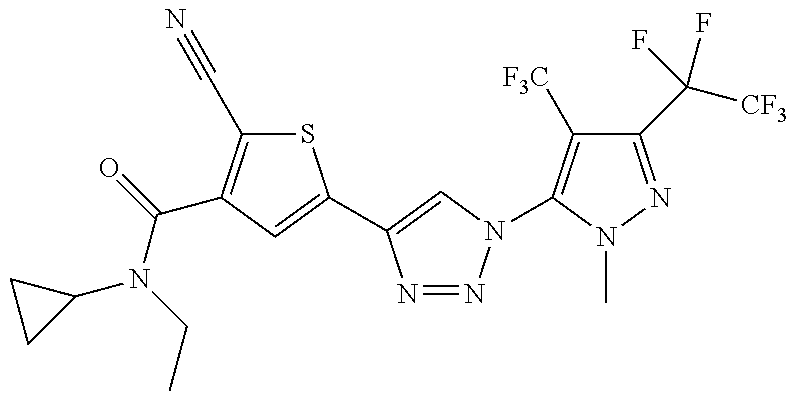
C1(N(C(=O)C2=C(C#N)SC(C3=CN(C4=C([F3C])C(C([CF3])(F)F)=NN4C)N=N3)=C2)CC)CC1
